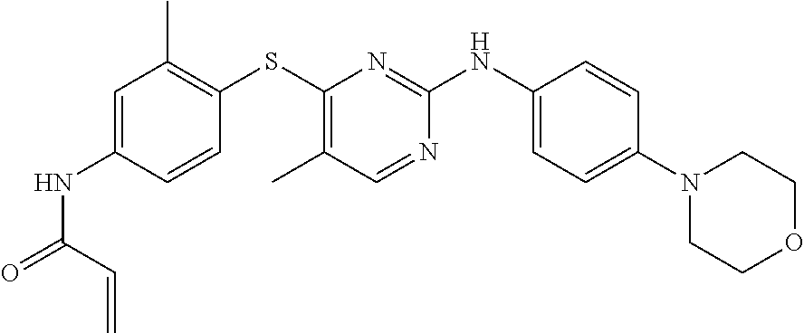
C1(N2CCOCC2)=CC=C(NC2=NC(SC3=C(C)C=C(NC(=O)C=C)C=C3)=C(C)C=N2)C=C1
